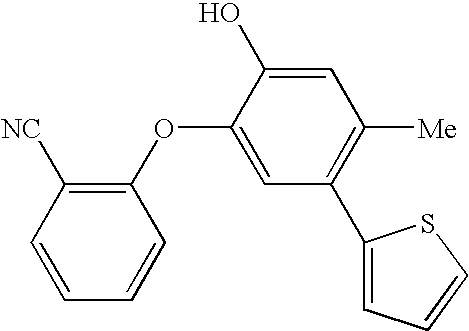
C1([NC])=C(OC2=CC(C3=CC=CS3)=C([Me])C=C2O)C=CC=C1
